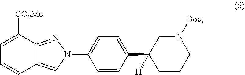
N1(C2=CC=C(C3([H])CCCN([Boc])C3)C=C2)N=C2C(=C1)C=CC=C2[CO2Me]
